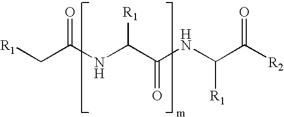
C(C(NC(C([R2])=O)[R1])=O)([R1])NC(C[R1])=O
